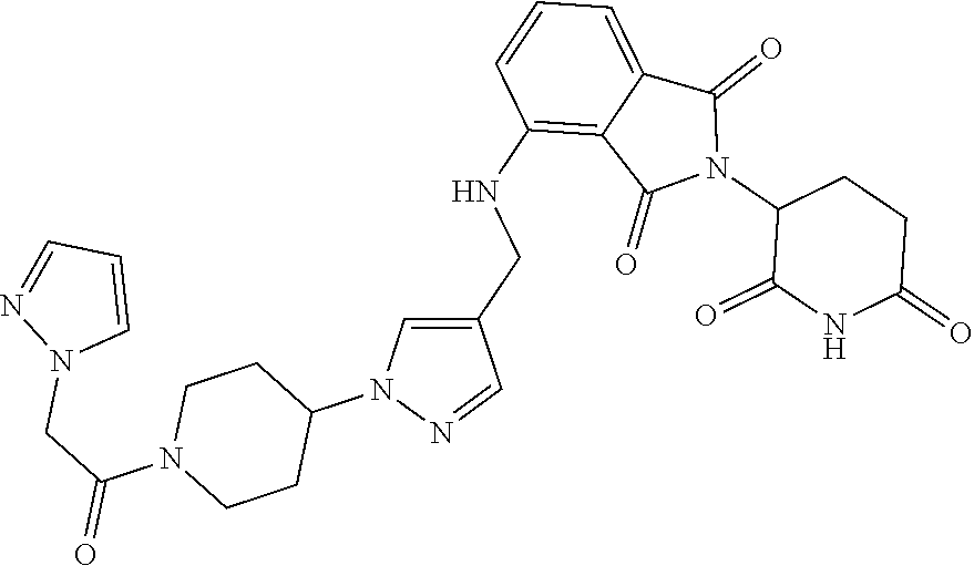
C1(NCC2=CN(C3CCN(C(CN4C=CC=N4)=O)CC3)N=C2)=C2C(=CC=C1)C(=O)N(C1C(=O)NC(=O)CC1)C2=O
